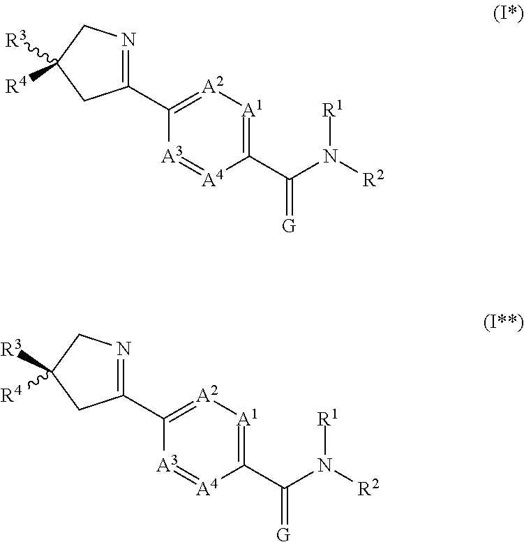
C1(C(N([R2])[R1])=[G])=[A1][A2]=C(C2=NCC([R3])([R4])C2)[A3]=[A4]1.C1(C(N([R2])[R1])=[G])=[A1][A2]=C(C2=NCC([R3])([R4])C2)[A3]=[A4]1
